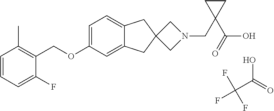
C1=CC=C(F)C(COC2=CC=C3C(=C2)CC2(C3)CN(CC3(C(O)=O)CC3)C2)=C1C.OC(C(F)(F)F)=O
